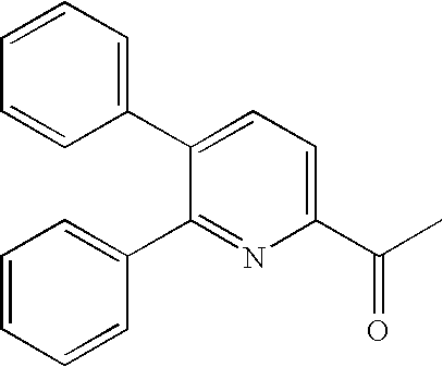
C1=CC=C(C2=CC=C(C(C)=O)N=C2C2=CC=CC=C2)C=C1
